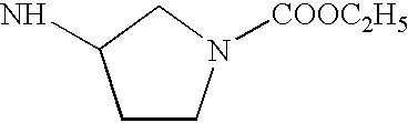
C1CN([COOC2H5])CC1N
